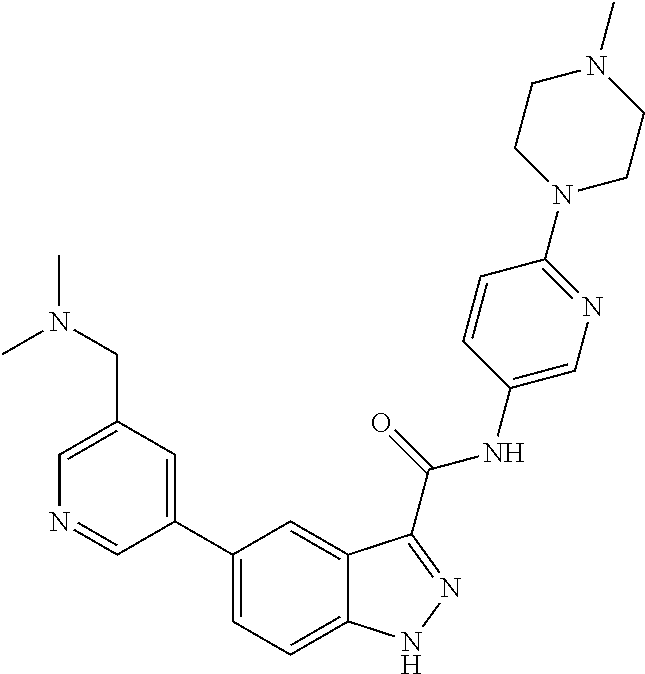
C1(CN(C)C)=CN=CC(C2=CC=C3C(=C2)C(C(NC2=CN=C(N4CCN(C)CC4)C=C2)=O)=NN3)=C1
